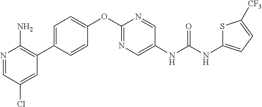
N1=CC(Cl)=CC(C2=CC=C(OC3=NC=C(NC(NC4=CC=C([CF3])S4)=O)C=N3)C=C2)=C1N
